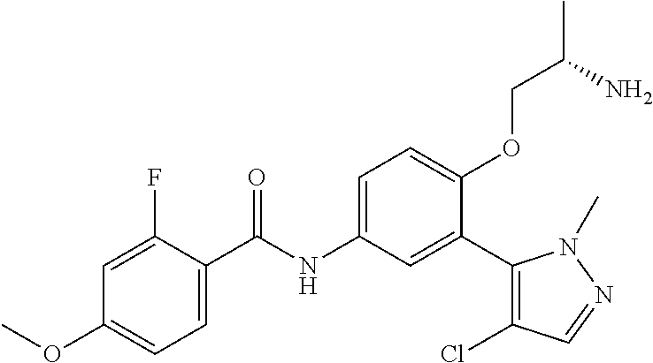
C1=C(C(=O)NC2=CC=C(OCC(N)C)C(C3=C(Cl)C=NN3C)=C2)C(F)=CC(OC)=C1
